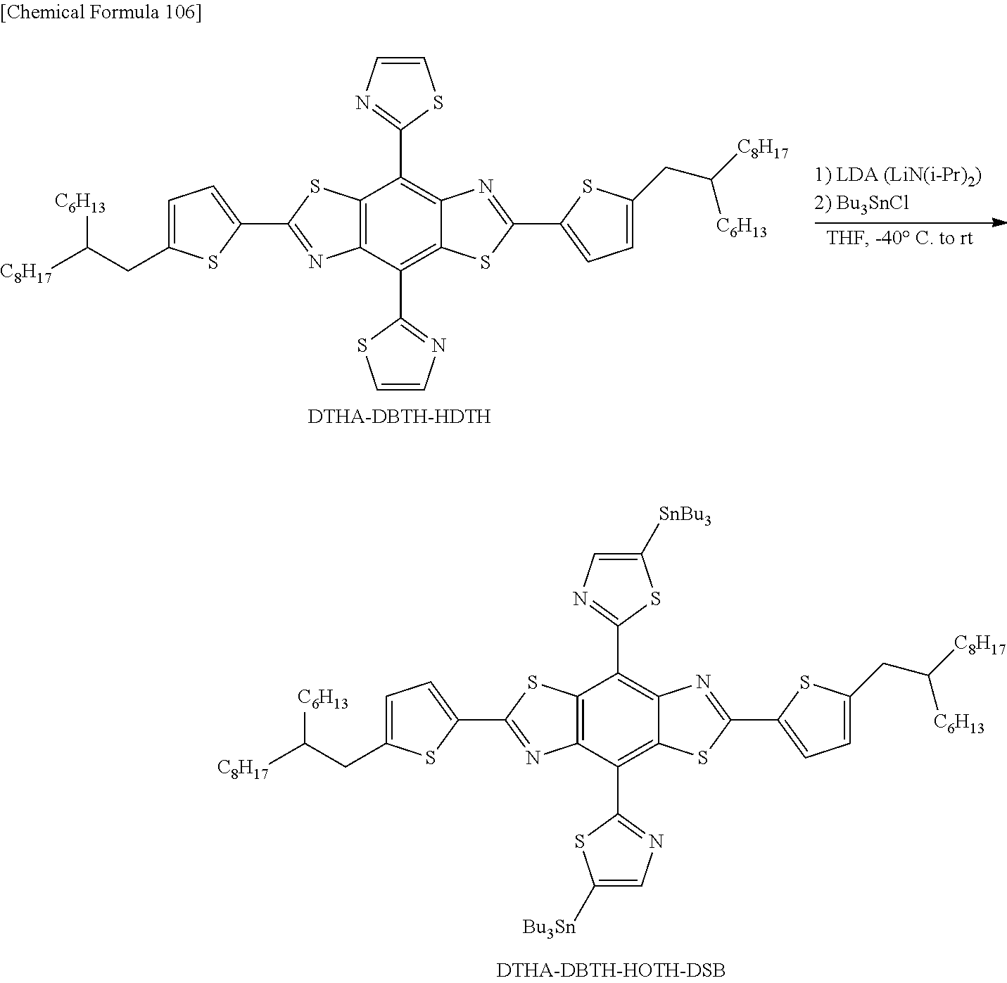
C12=C(C(C3=NC=CS3)=C3C(=C1C1=NC=CS1)N=C(C1=CC=C(CC([C8H17])[C6H13])S1)S3)N=C(C1=CC=C(CC([C8H17])[C6H13])S1)S2.[DTHA-DBTH-HDTH].C12=C(C(C3=NC=C([Bu3Sn])S3)=C3C(=C1C1=NC=C([SnBu3])S1)N=C(C1=CC=C(CC([C8H17])[C6H13])S1)S3)N=C(C1=CC=C(CC([C8H17])[C6H13])S1)S2
